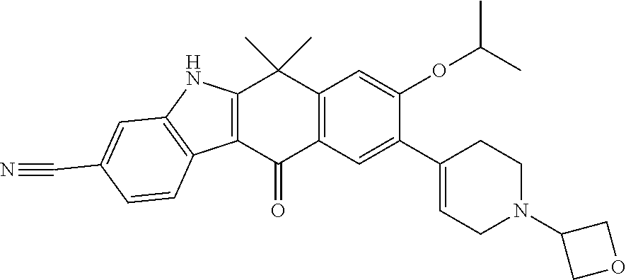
C12=C(C(=O)C3=C(C1(C)C)C=C(OC(C)C)C(C1=CCN(C4COC4)CC1)=C3)C1=C(N2)C=C(C#N)C=C1
